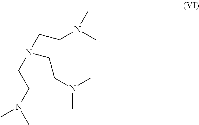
N(C)(CCN(CCN(C)C)CCN(C)C)C
